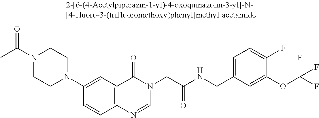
N1(C(C)=O)CCN(C2=CC3=C(C=C2)N=CN(CC(NCC2=CC=C(F)C(OC(F)(F)F)=C2)=O)C3=O)CC1
